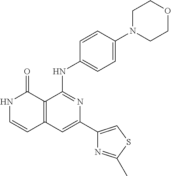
N1C=CC2=C(C1=O)C(NC1=CC=C(N3CCOCC3)C=C1)=NC(C1=CSC(C)=N1)=C2
